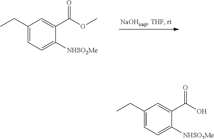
C1(CC)=CC=C([NHSO2Me])C(C(OC)=O)=C1.C1(CC)=CC=C([NHSO2Me])C(C(O)=O)=C1
